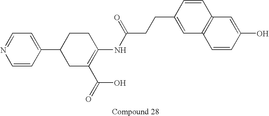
C1(C2CC(C(=O)O)=C(NC(CCC3=CC4=C(C=C3)C=C(O)C=C4)=O)CC2)=CC=NC=C1
